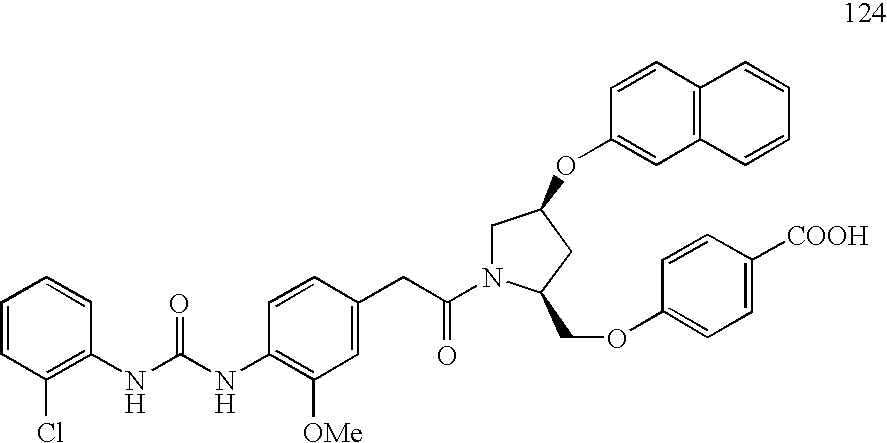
C1=CC(Cl)=C(NC(=O)NC2=C([OMe])C=C(CC(=O)N3CC(OC4=CC5=C(C=C4)C=CC=C5)CC3COC3=CC=C([COOH])C=C3)C=C2)C=C1
